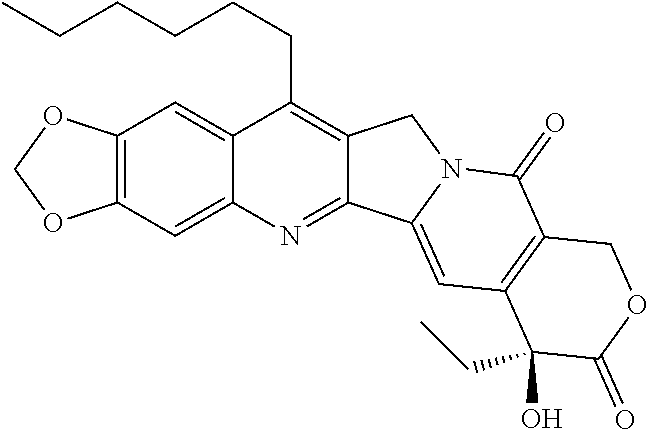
O1COC2=C1C=C1C(CCCCCC)=C3C(=NC1=C2)C1=CC2=C(C(=O)N1C3)COC(=O)C2(CC)O
